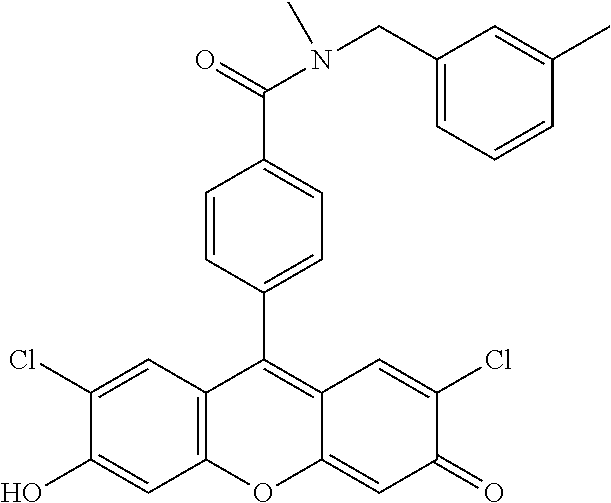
C12=C(C=C(Cl)C(O)=C1)C(C1=CC=C(C(=O)N(CC3=CC=CC(C)=C3)C)C=C1)=C1C(=CC(=O)C(Cl)=C1)O2
